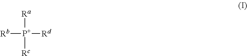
[Rb][P+]([Ra])([Rd])[Rc]
